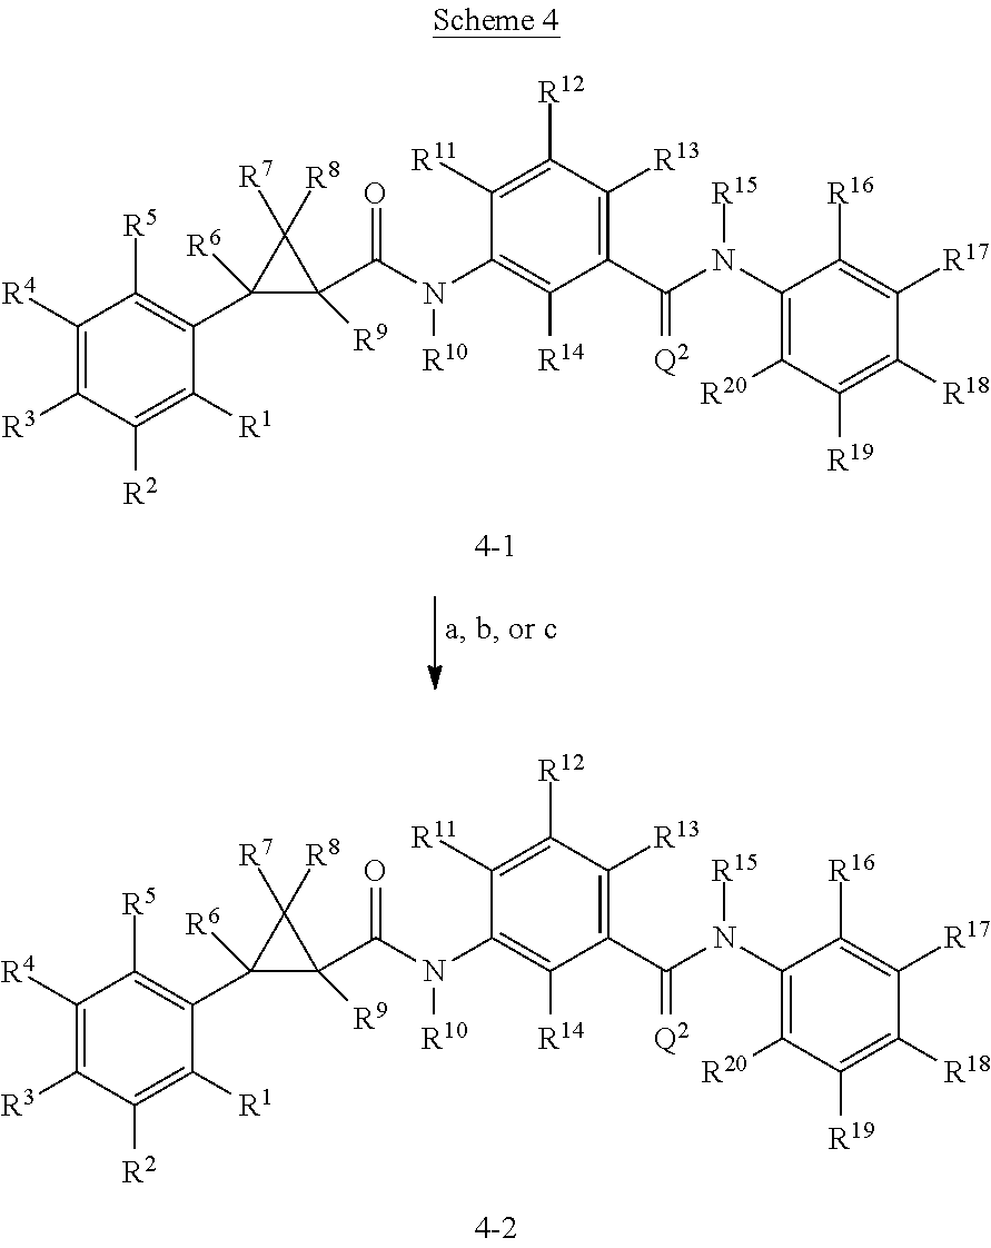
C1([R4])=C([R3])C([R2])=C([R1])C(C2([R6])C(C(N(C3=C([R14])C(C(N(C4=C([R20])C([R19])=C([R18])C([R17])=C4[R16])[R15])=[Q2])=C([R13])C([R12])=C3[R11])[R10])=O)([R9])C2([R7])[R8])=C1[R5].C1([R4])=C([R3])C([R2])=C([R1])C(C2([R6])C(C(N(C3=C([R14])C(C(N(C4=C([R20])C([R19])=C([R18])C([R17])=C4[R16])[R15])=[Q2])=C([R13])C([R12])=C3[R11])[R10])=O)([R9])C2([R7])[R8])=C1[R5]
